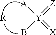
[A][Y](=[X])(=[Z])B.[R]
